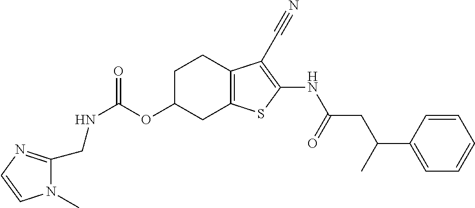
N(C(OC1CC2=C(CC1)C(C#N)=C(NC(CC(C1=CC=CC=C1)C)=O)S2)=O)CC1=NC=CN1C
